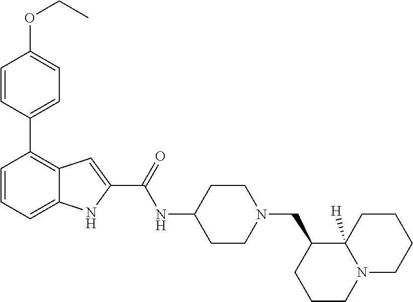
C1=CC=C2C(=C1C1=CC=C(OCC)C=C1)C=C(C(=O)NC1CCN(CC3CCCN4C3([H])CCCC4)CC1)N2
